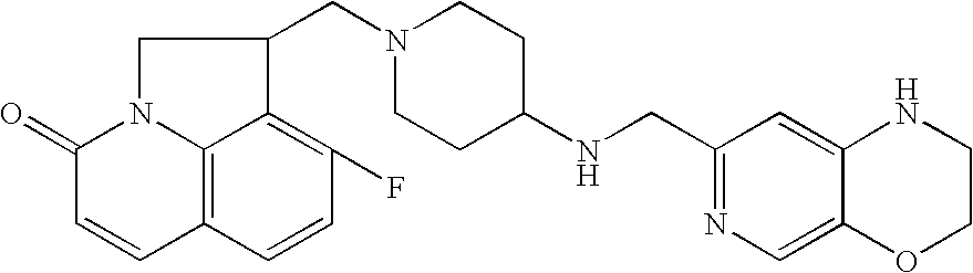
C1(NCC2=NC=C3OCCNC3=C2)CCN(CC2CN3C4=C(C=CC(F)=C42)C=CC3=O)CC1
